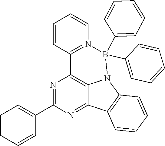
N1=C(C2=CC=CC=C2)N=C2C3=C1C1=N(C=CC=C1)B(C1=CC=CC=C1)(C1=CC=CC=C1)N3C1=C2C=CC=C1
